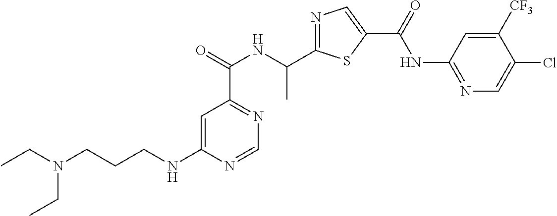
N(CCCN(CC)CC)C1=CC(C(=O)NC(C2=NC=C(C(NC3=NC=C(Cl)C([CF3])=C3)=O)S2)C)=NC=N1
